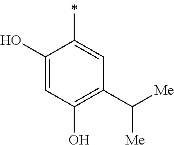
C1(O)=CC(O)=C(C([Me])[Me])C=C1C
